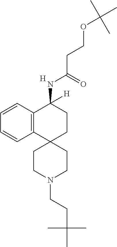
[H].C12=C(C=CC=C1)C(NC(CCOC(C)(C)C)=O)([H])CCC21CCN(CCC(C)(C)C)CC1
